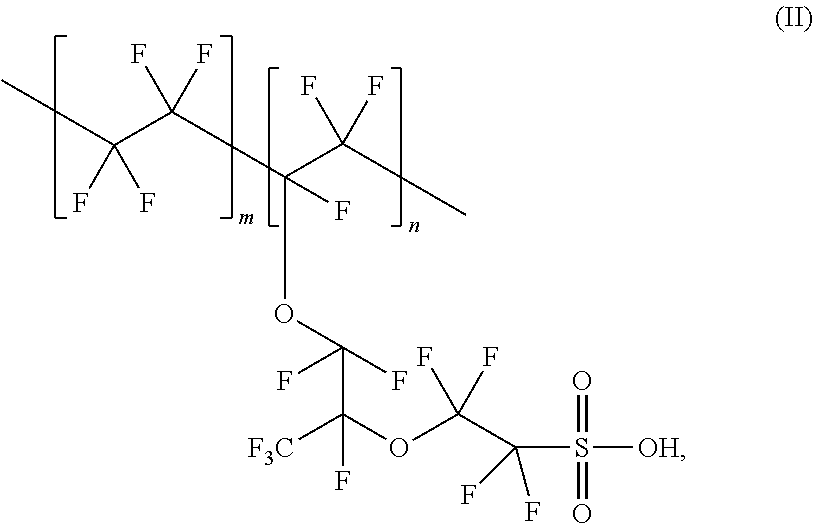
CC(F)(F)C(F)(F)C(C(C)(F)F)(OC(F)(C(OC(C(S(=O)(=O)[OH])(F)F)(F)F)([F3C])F)F)F
